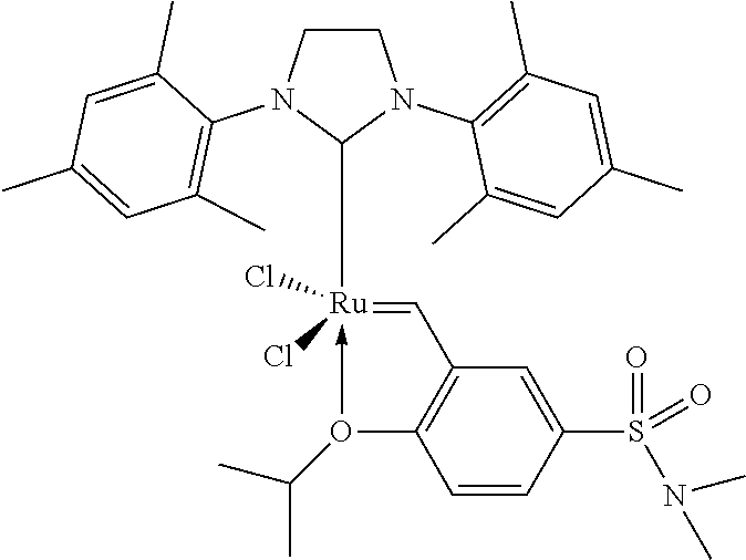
C1CN(C2=C(C)C=C(C)C=C2C)C([Ru](=CC2=C(O(C(C)C)->C)C=CC(S(N(C)C)(=O)=O)=C2)(Cl)Cl)N1C1=C(C)C=C(C)C=C1C
